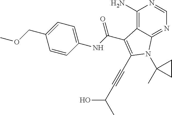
C1(N)=C2C(=NC=N1)N(C1(C)CC1)C(C#CC(O)C)=C2C(NC1=CC=C(COC)C=C1)=O
